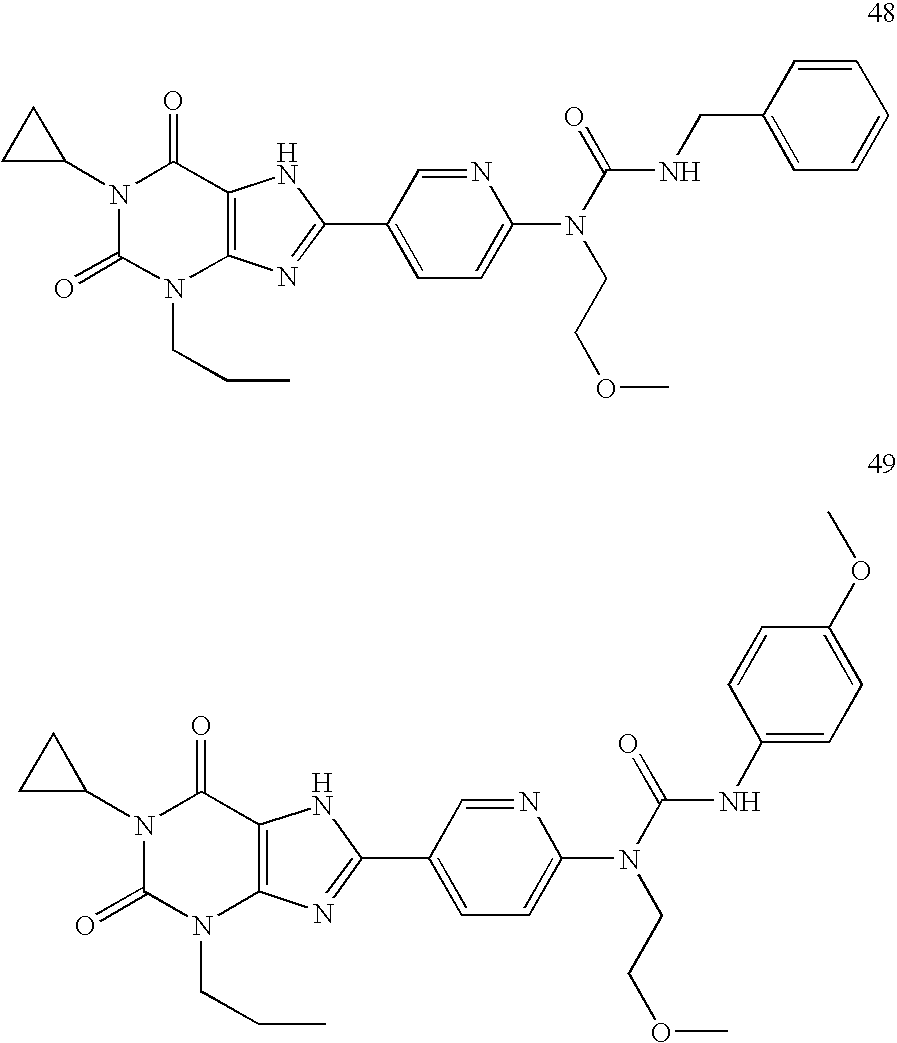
C1C(N2C(=O)N(CCC)C3=C(C2=O)NC(C2=CC=C(N(CCOC)C(=O)NCC4=CC=CC=C4)N=C2)=N3)C1.C1C(N2C(=O)N(CCC)C3=C(C2=O)NC(C2=CC=C(N(CCOC)C(=O)NC4=CC=C(OC)C=C4)N=C2)=N3)C1
